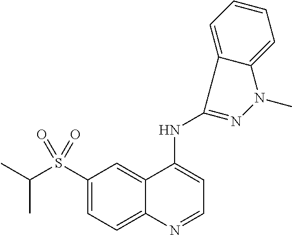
C1(S(C(C)C)(=O)=O)=CC=C2C(=C1)C(NC1=NN(C)C3=CC=CC=C31)=CC=N2
